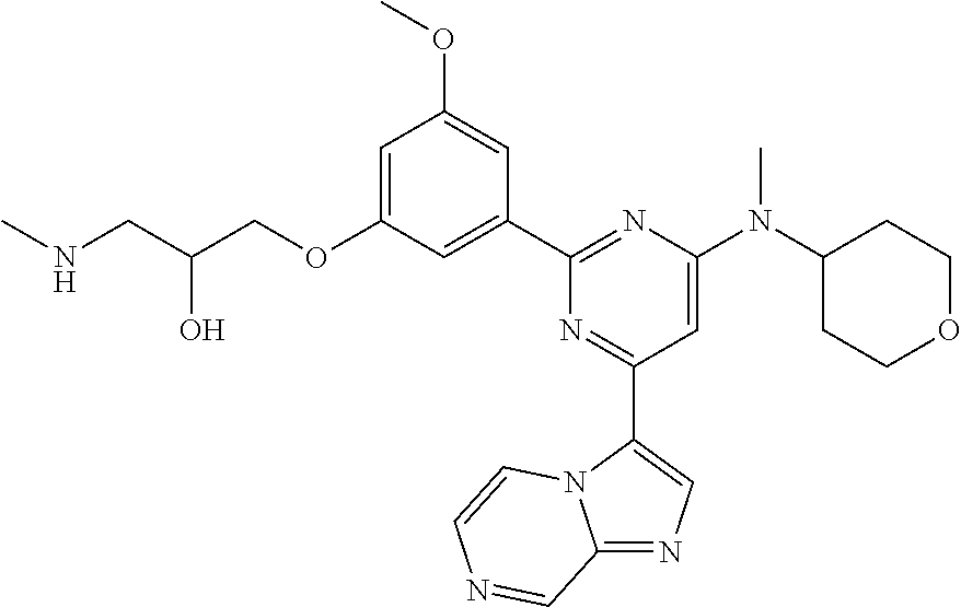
C1=C(OCC(CNC)O)C=C(C2=NC(N(C3CCOCC3)C)=CC(C3=CN=C4N3C=CN=C4)=N2)C=C1OC
